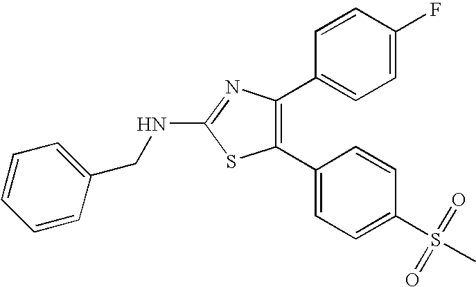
C1(C2=CC=C(S(C)(=O)=O)C=C2)=C(C2=CC=C(F)C=C2)N=C(NCC2=CC=CC=C2)S1
